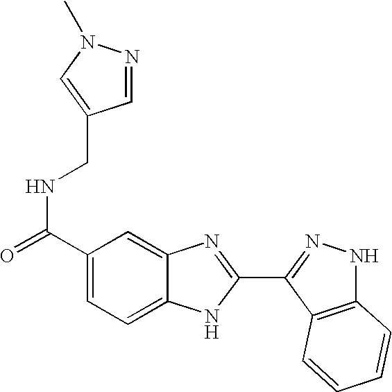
C1(C(=O)NCC2=CN(C)N=C2)=CC=C2C(=C1)N=C(C1=NNC3=C1C=CC=C3)N2
